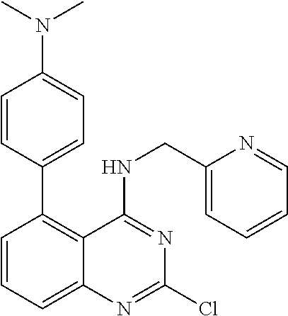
C1=CC(N(C)C)=CC=C1C1=C2C(=CC=C1)N=C(Cl)N=C2NCC1=CC=CC=N1
